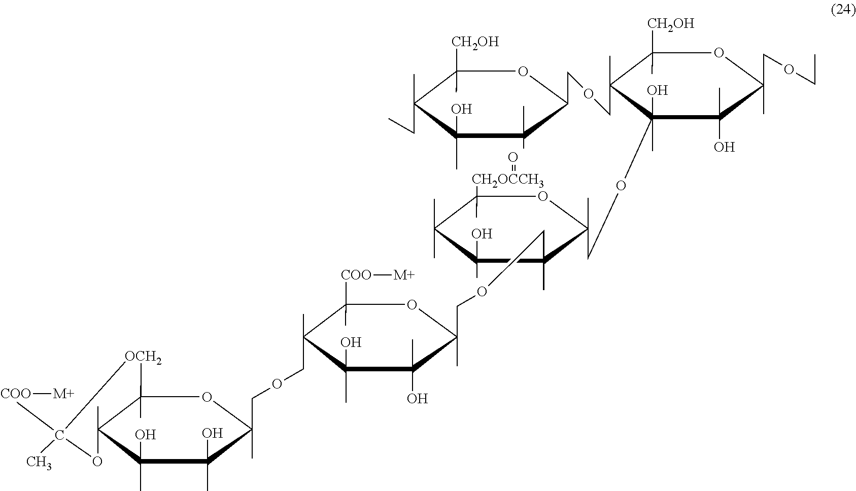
C12(C)C(C)(C(C)(O)C(O)(C)C(COCC3(C)C(C)([COO][M+])OC(C)(COCC4(C)C(C)(O)C(C)(C)C(C)([CH2OCCH3]=O)OC4(C)COC4(C)(O)C(C)(COCC5C(C)(C)C(C)(O)C(C)(CC)C(C)([CH2OH])O5)C(C)([CH2OH])OC(COCC)(C)C4(O)C)C(O)(C)C3(C)O)(C)O1)OC([COO][M+])(C)[OCH2]2
